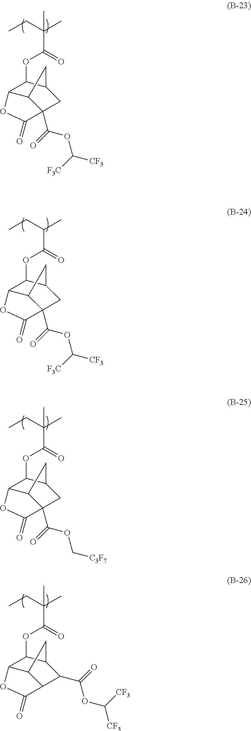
C(C(CC)(C)C)(=O)OC1C2C3C(C(OC([F3C])[CF3])=O)(CC1C3)C(=O)O2.C(C(CC)C)(=O)OC1C2C3C(C(OC([F3C])[CF3])=O)(CC1C3)C(=O)O2.C(C(CC)(C)C)(=O)OC1C2C3C(C(OC[C3F7])=O)(CC1C3)C(=O)O2.C(C(CC)(C)C)(=O)OC1C2C3C(C(C(OC([CF3])[CF3])=O)C1C3)C(=O)O2
